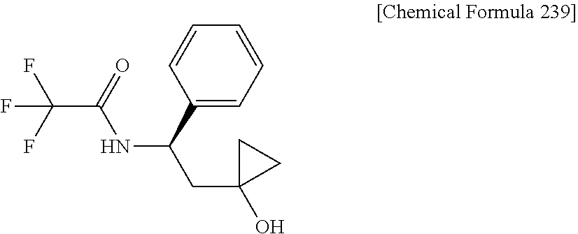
C1=CC(C(NC(C(F)(F)F)=O)CC2(O)CC2)=CC=C1
